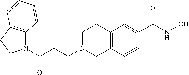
C(N1C2=C(CC1)C=CC=C2)(=O)CCN1CC2=C(CC1)C=C(C(NO)=O)C=C2
